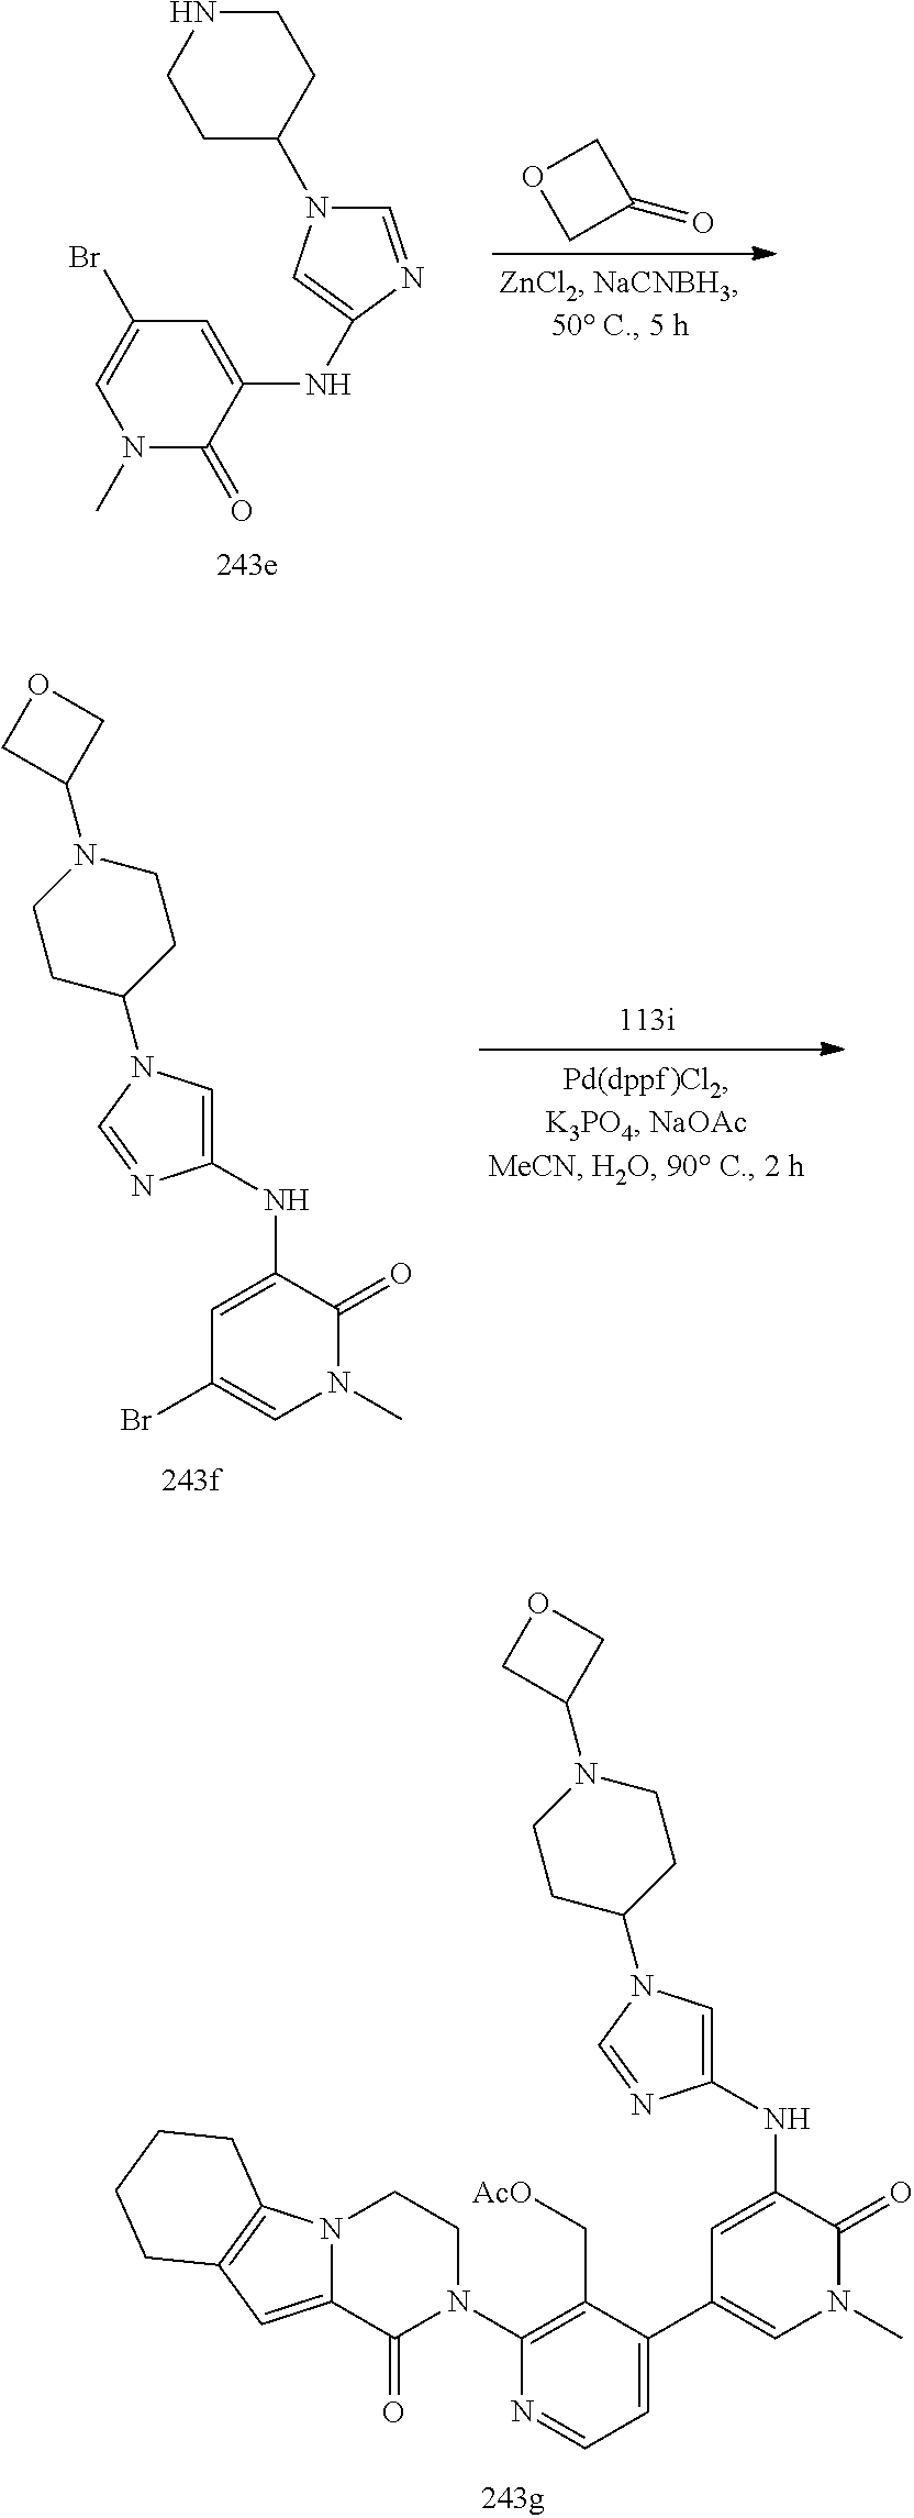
C1NCCC(N2C=NC(NC3=CC(Br)=CN(C)C3=O)=C2)C1.C1(=O)COC1.C1=C(NC2=CN(C3CCN(C4COC4)CC3)C=N2)C(=O)N(C)C=C1Br.C1=C(NC2=CN(C3CCN(C4COC4)CC3)C=N2)C(=O)N(C)C=C1C1=CC=NC(N2CCN3C(=CC4=C3CCCC4)C2=O)=C1C[AcO]
